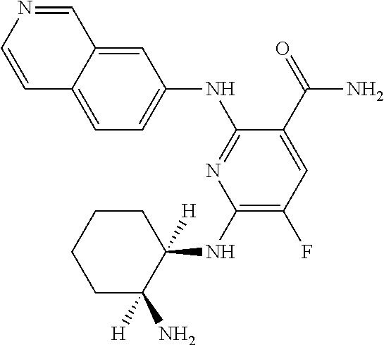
C1(NC2([H])CCCCC2([H])N)=C(F)C=C(C(=O)N)C(NC2=CC=C3C(=C2)C=NC=C3)=N1
